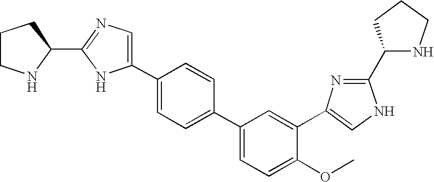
C1(C2=NC(C3=CC(C4=CC=C(C5=CN=C(C6CCCN6)N5)C=C4)=CC=C3OC)=CN2)NCCC1
